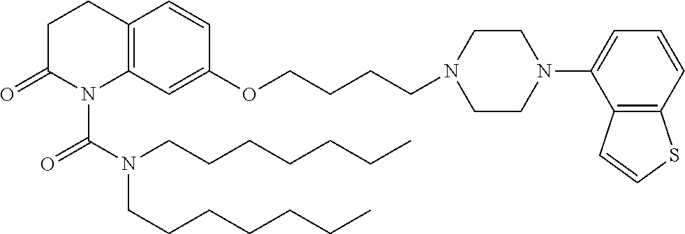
C1C(=O)N(C(N(CCCCCCC)CCCCCCC)=O)C2=C(C1)C=CC(OCCCCN1CCN(C3=CC=CC4=C3C=CS4)CC1)=C2
